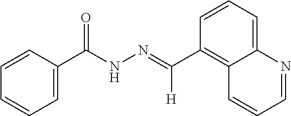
C1=CC=C2C(=C1C([H])=NNC(C1=CC=CC=C1)=O)C=CC=N2
